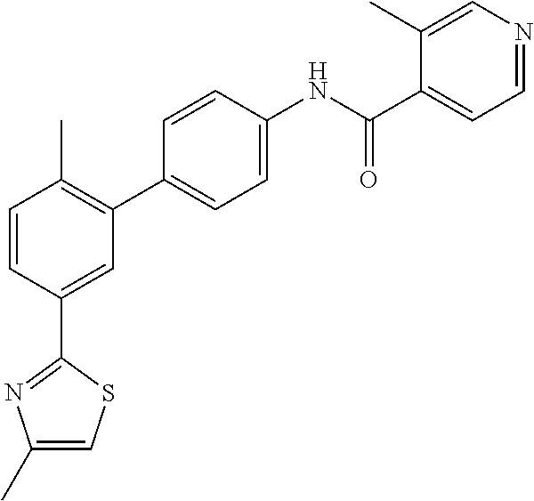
C1(C2=NC(C)=CS2)=CC(C2=CC=C(NC(C3=CC=NC=C3C)=O)C=C2)=C(C)C=C1
